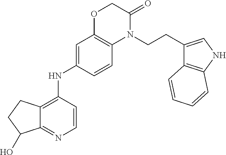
C12=NC=CC(NC3=CC4=C(C=C3)N(CCC3=CNC5=C3C=CC=C5)C(=O)CO4)=C1CCC2O
